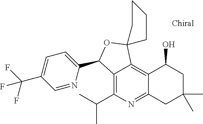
C12=C(C(C)C)N=C3C(=C1C1(OC2C2=CC=C(C(F)(F)F)C=N2)CCCC1)C(O)CC(C)(C)C3
